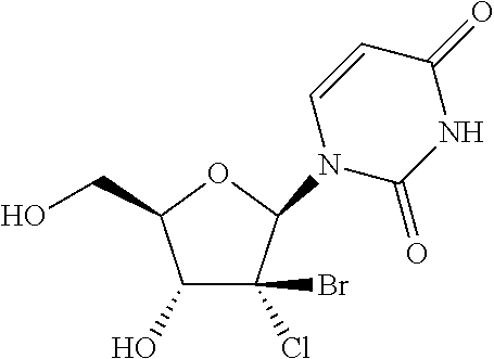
C1(O)C(Cl)(Br)C(N2C(=O)NC(=O)C=C2)OC1CO
